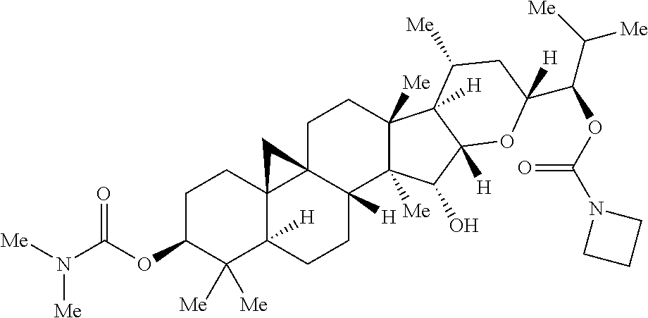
C1C23C4(C([H])(CCC2([H])C2([Me])C([Me])(C1)C1([H])C([Me])CC(C(OC(=O)N5CCC5)C([Me])[Me])([H])OC1([H])C2O)C([Me])([Me])C(OC(=O)N([Me])[Me])CC4)C3
